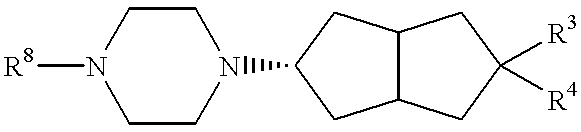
[R8]N1CCN(C2CC3C(CC([R3])([R4])C3)C2)CC1
